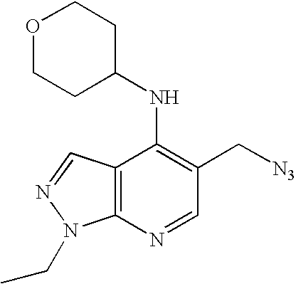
C12=C(C=NN1CC)C(NC1CCOCC1)=C(C[N3])C=N2
